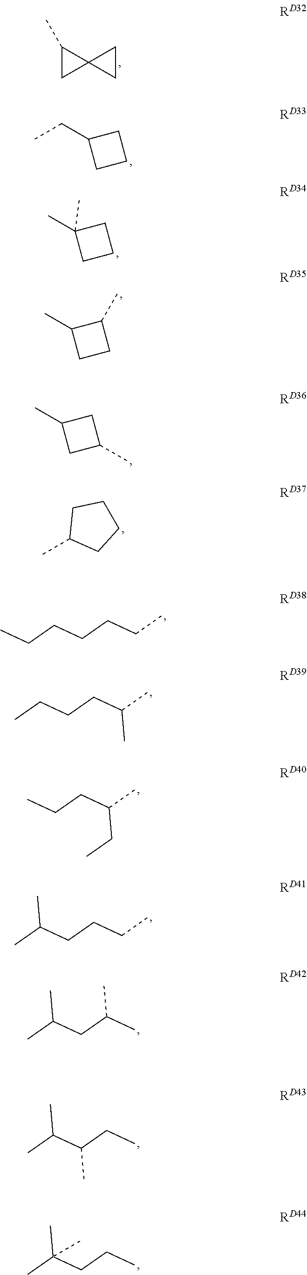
C1C2(C1C)CC2.C1C(CC)CC1.C1C(C)(C)CC1.C1(C)C(C)CC1.CC1CCCC1.CCCCCCC.CCCCC(C)C.CCCC(C)CC.C1C(C)CC1C.C(CCCC)(C)C.C(CC(C)C)(C)C.C(C(CC)C)(C)C.C(CCC)(C)(C)C
